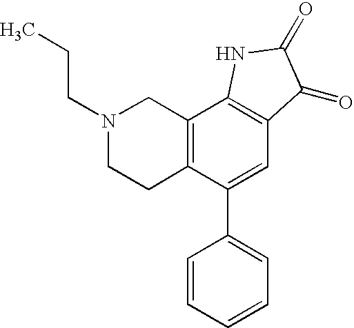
C12=C(C(C3=CC=CC=C3)=CC3=C1NC(=O)C3=O)CCN(CCC)C2
